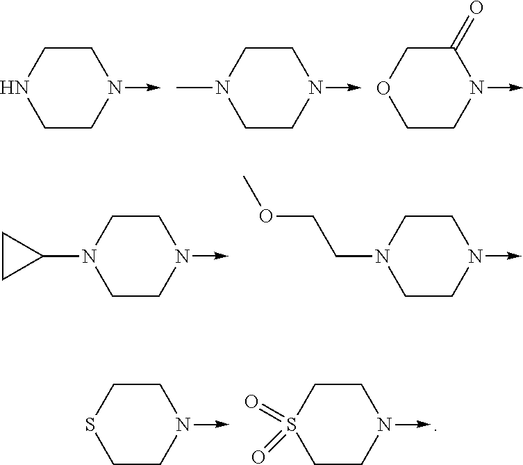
C1CNCCN1->C.C1CN(C)CCN1->C.C1(=O)COCCN1->C.C1CN(C2CC2)CCN1->C.C1CN(CCOC)CCN1->C.C1CS(=O)(=O)CCN1->C.C1CSCCN1->C
